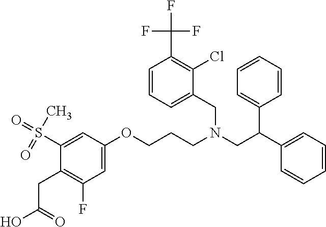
C1=C(OCCCN(CC(C2=CC=CC=C2)C2=CC=CC=C2)CC2=CC=CC(C(F)(F)F)=C2Cl)C=C(S(C)(=O)=O)C(CC(O)=O)=C1F
